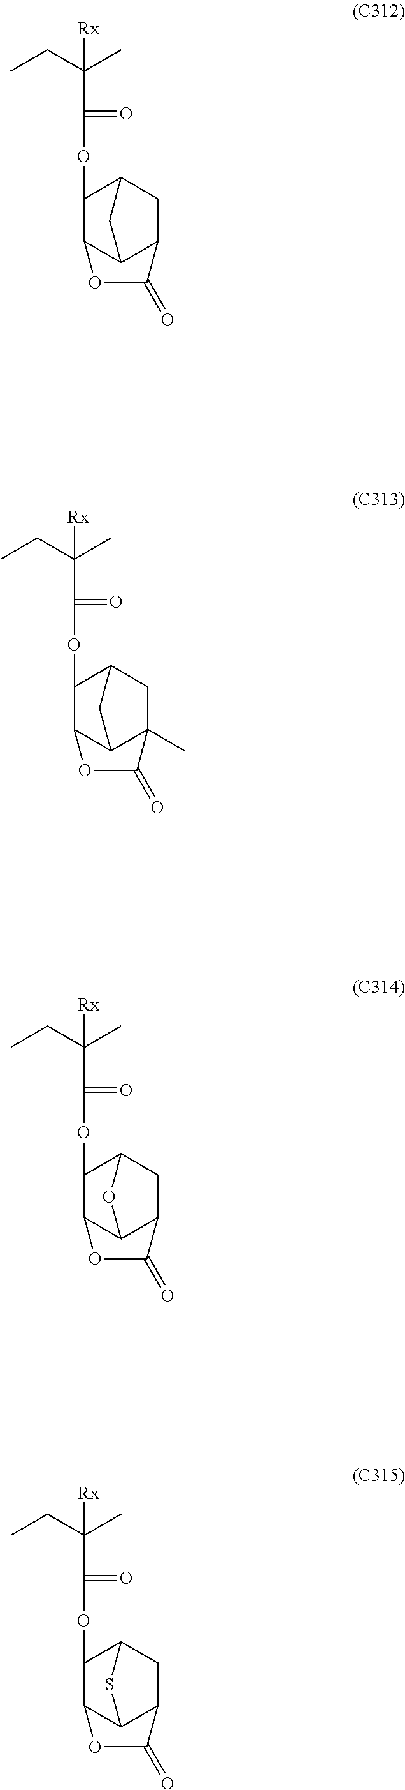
CCC(C)([Rx])C(OC1C2CC3C1OC(=O)C3C2)=O.CCC(C)([Rx])C(OC1C2CC3C1OC(=O)C3(C)C2)=O.CCC(C)([Rx])C(OC1C2OC3C1OC(=O)C3C2)=O.CCC(C)([Rx])C(OC1C2SC3C1OC(=O)C3C2)=O
